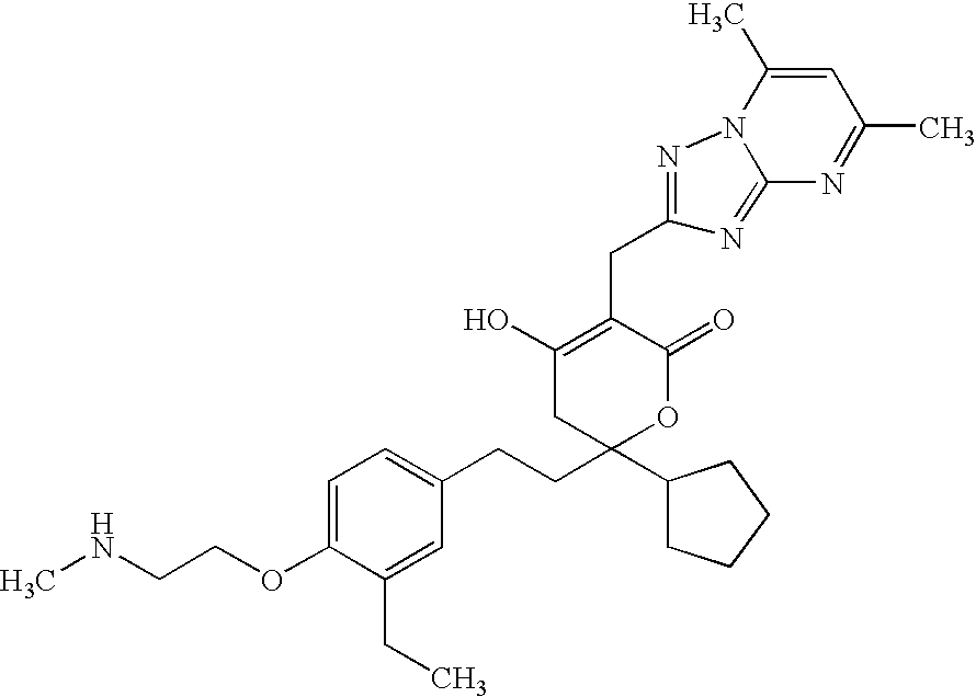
C1=C(OCCNC)C(CC)=CC(CCC2(C3CCCC3)OC(=O)C(CC3=NN4C(C)=CC(C)=NC4=N3)=C(O)C2)=C1
